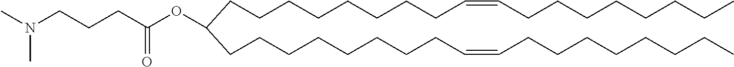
C(C(OC(CCCN(C)C)=O)CCCCCCCCC=CCCCCCCCC)CCCCCCCC=CCCCCCCCC
